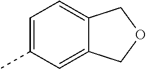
C1=C(C)C=C2C(=C1)COC2
